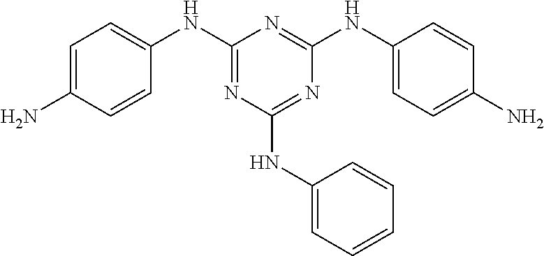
C1=C(N)C=CC(NC2=NC(NC3=CC=CC=C3)=NC(NC3=CC=C(N)C=C3)=N2)=C1
